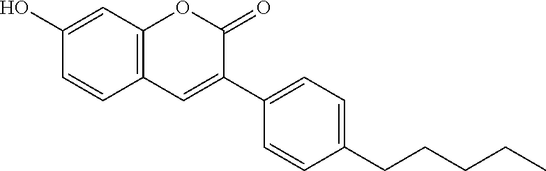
C1(O)=CC2=C(C=C1)C=C(C1=CC=C(CCCCC)C=C1)C(=O)O2
